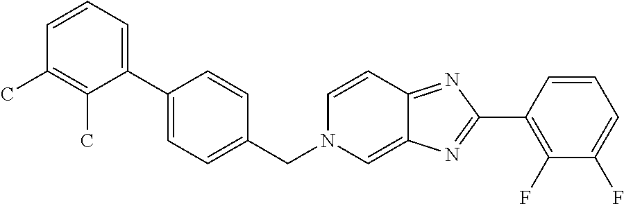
C1=CC=C(C2=CC=C(CN3C=C4C(=NC(C5=C(F)C(F)=CC=C5)=N4)C=C3)C=C2)C(C)=C1C
